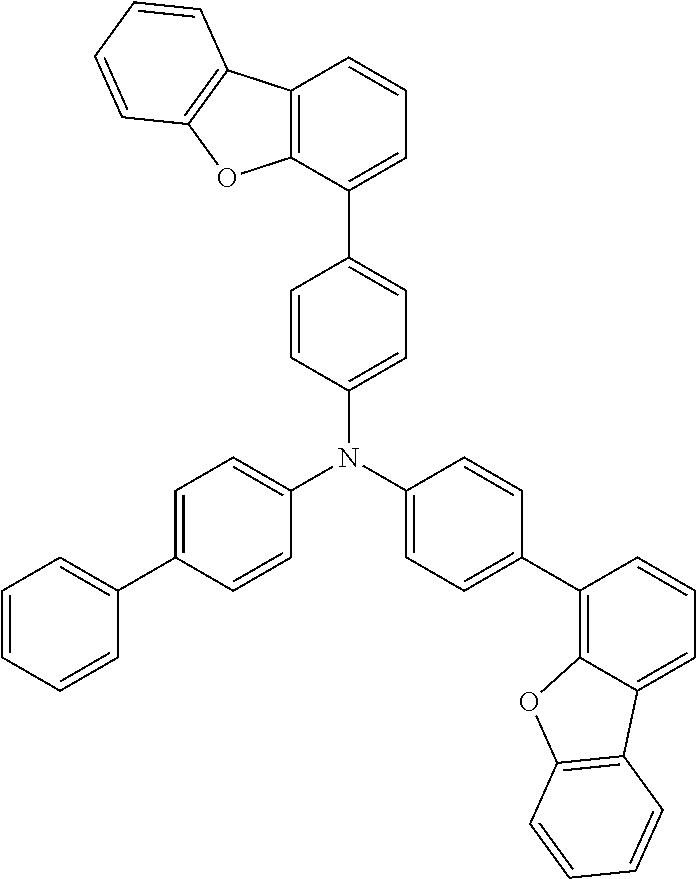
C1(N(C2=CC=C(C3=CC=CC=C3)C=C2)C2=CC=C(C3=C4C(=CC=C3)C3=C(O4)C=CC=C3)C=C2)=CC=C(C2=CC=CC3=C2OC2=C3C=CC=C2)C=C1
